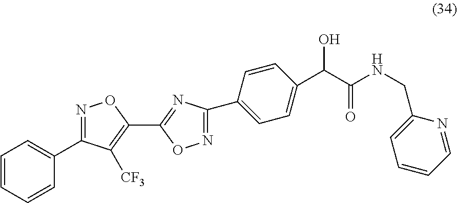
C1=CC=CC(C2=NOC(C3=NC(C4=CC=C(C(C(NCC5=CC=CC=N5)=O)O)C=C4)=NO3)=C2[CF3])=C1
